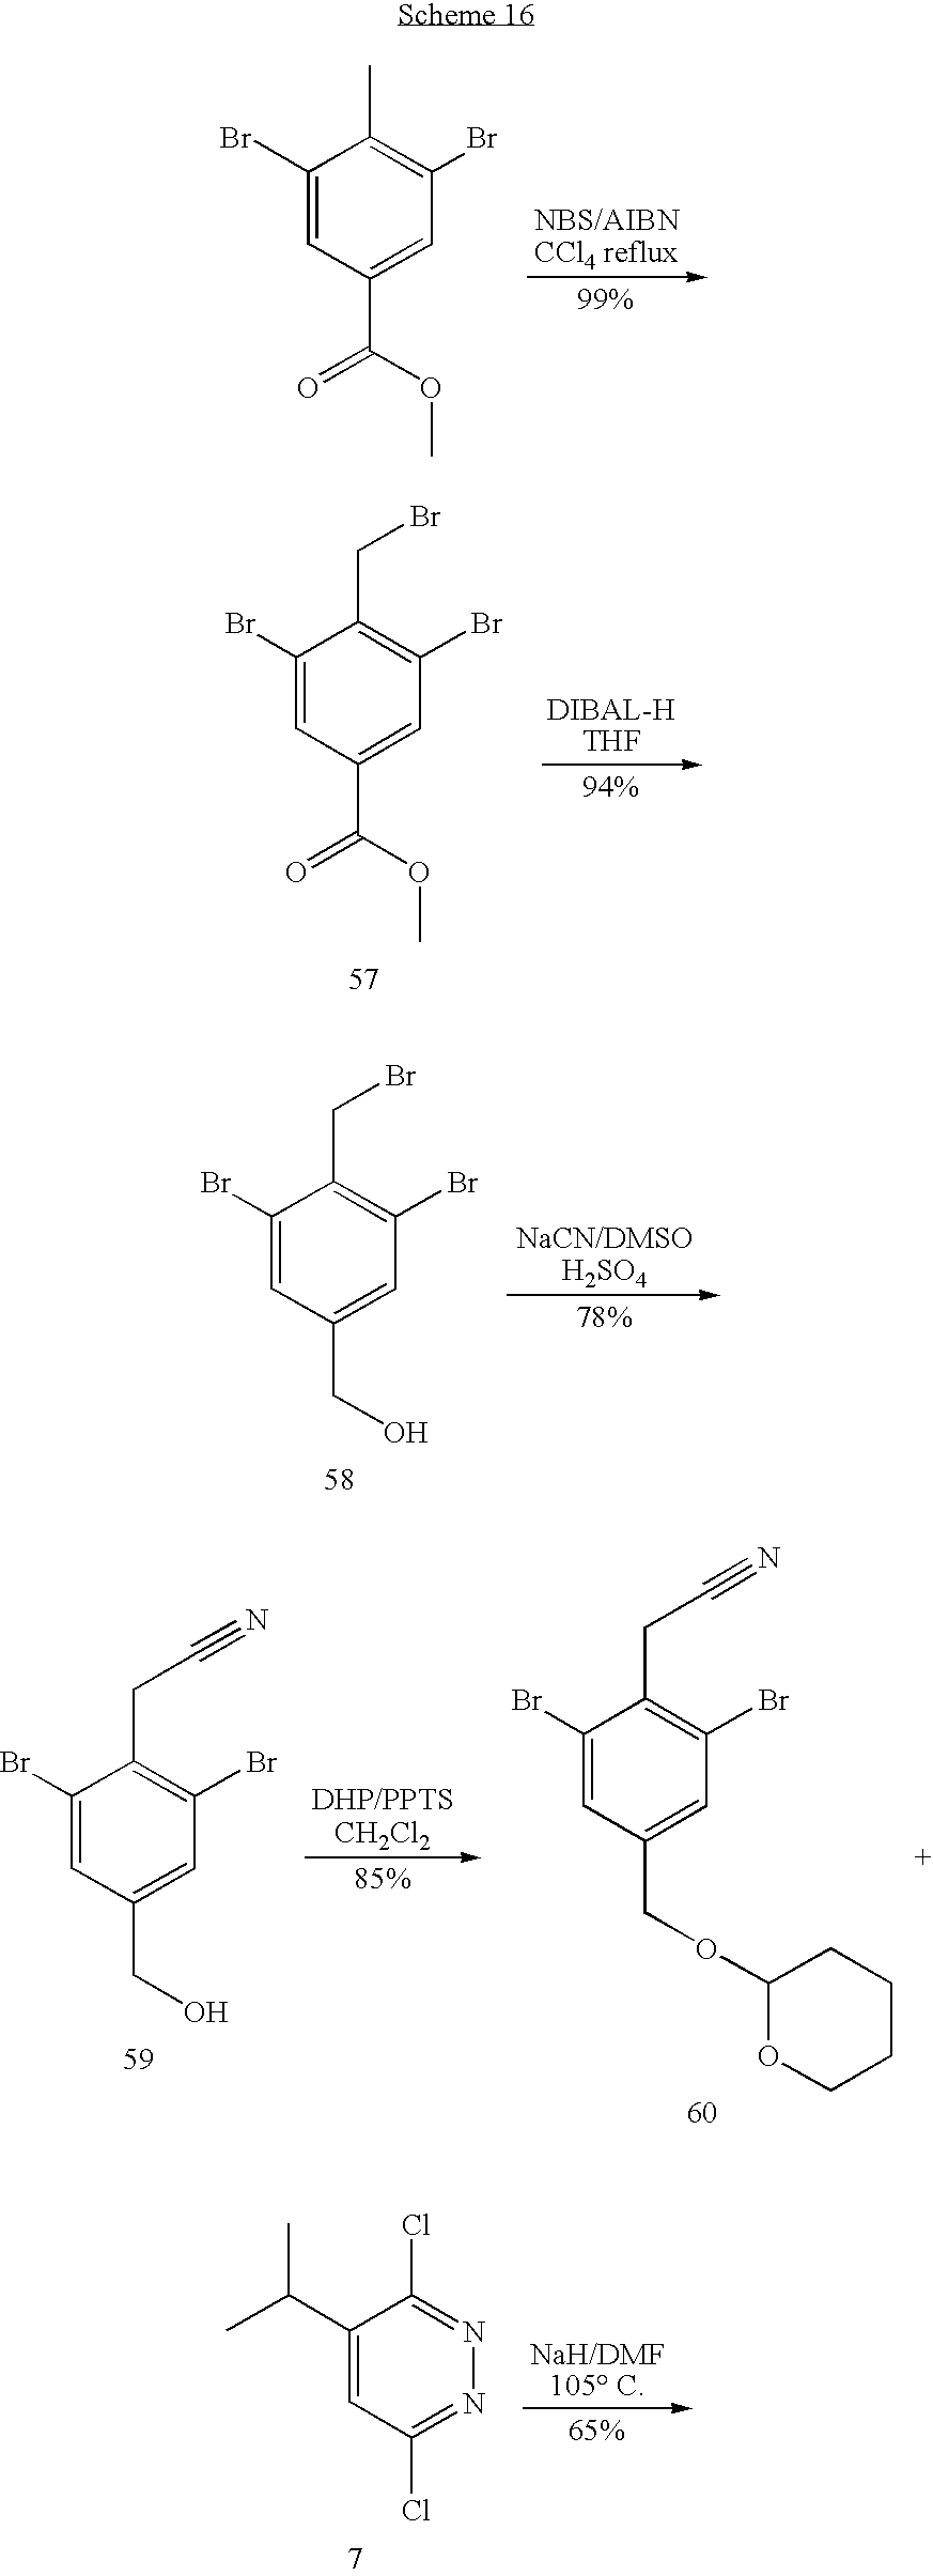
C1(Br)=CC(CO)=CC(Br)=C1CC#N.C1(Br)=CC(COC2OCCCC2)=CC(Br)=C1CC#N.C1(Br)=CC(CO)=CC(Br)=C1CBr.C1(Br)=CC(C(=O)OC)=CC(Br)=C1CBr.C1(Br)=CC(C(=O)OC)=CC(Br)=C1C.C1(C(C)C)=CC(Cl)=NN=C1Cl
